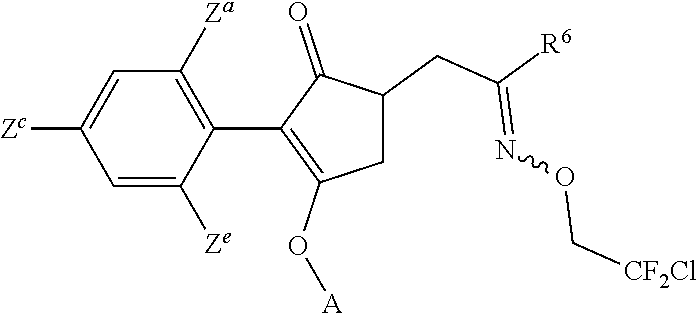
C1=C([Ze])C(C2=C(O[A])CC(CC([R6])=NOC[CF2Cl])C2=O)=C([Za])C=C1[Zc]
